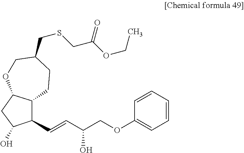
C12C(CC(O)C1C=CC(COC1=CC=CC=C1)O)OCC(CSCC(OCC)=O)CC2
